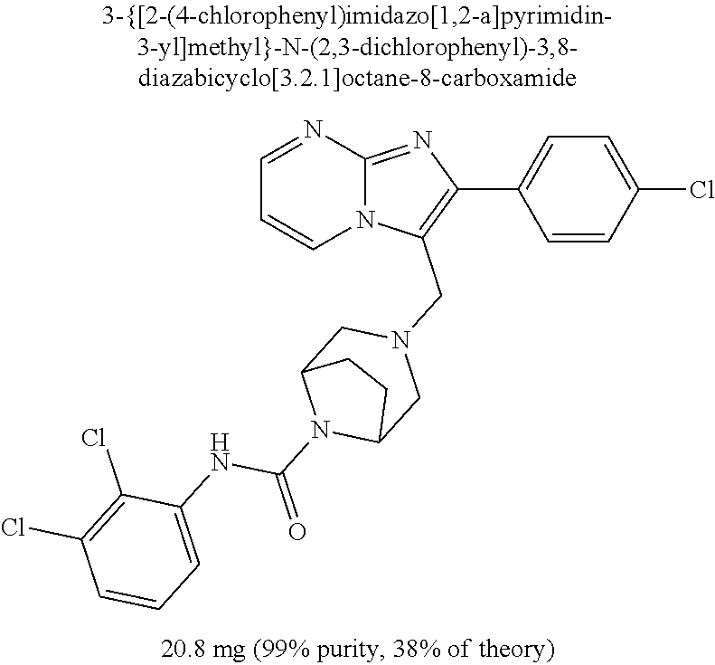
C1=CC(Cl)=CC=C1C1=C(CN2CC3N(C(=O)NC4=CC=CC(Cl)=C4Cl)C(C2)CC3)N2C(=N1)N=CC=C2
